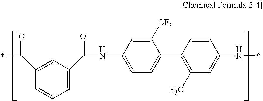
C1([CF3])=CC(NC(C2=CC=CC(C(*)=O)=C2)=O)=CC=C1C1=C([F3C])C=C(N*)C=C1
